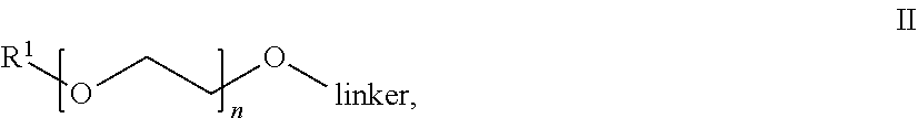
[R1]OCCO[linker]
